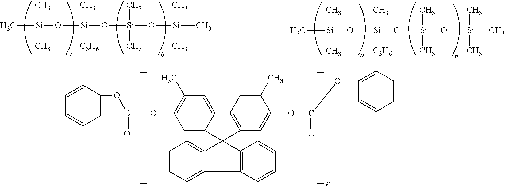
C1=CC=C2C(=C1)C(C1=CC(OC(OC3=CC=CC=C3[C3H6][Si](C)(O[Si](O[Si](C)(C)C)(C)C)O[Si](C)(C)C)=O)=C(C)C=C1)(C1=CC=C(C)C(OC(=O)OC3=C([C3H6][Si](C)(O[Si](O[Si](C)(C)C)(C)C)O[Si](C)(C)C)C=CC=C3)=C1)C1=C2C=CC=C1
